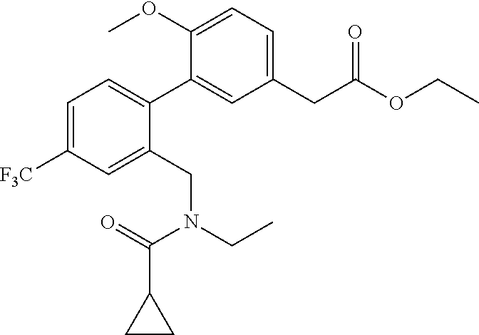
C1=C([F3C])C=C(CN(CC)C(=O)C2CC2)C(C2=CC(CC(OCC)=O)=CC=C2OC)=C1
